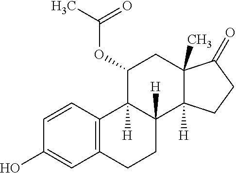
C1=CC(O)=CC2=C1C1([H])C([H])(CC2)C2([H])C(C)(CC1OC(C)=O)C(=O)CC2
